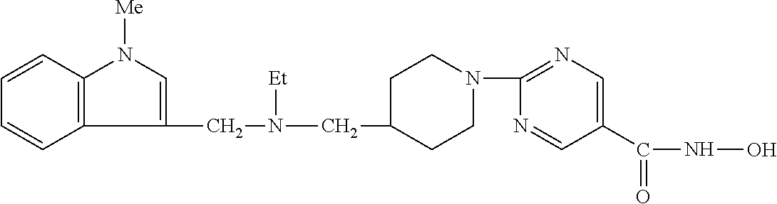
C1(CN(CC2CCN(C3=NC=C(C(NO)=O)C=N3)CC2)[Et])=CN([Me])C2=C1C=CC=C2
